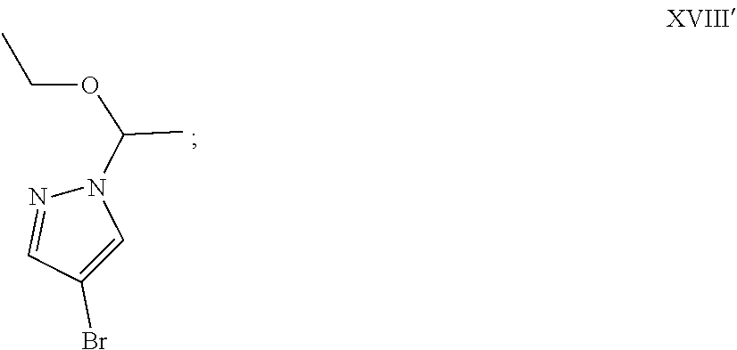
BrC1=CN(C(OCC)C)N=C1
